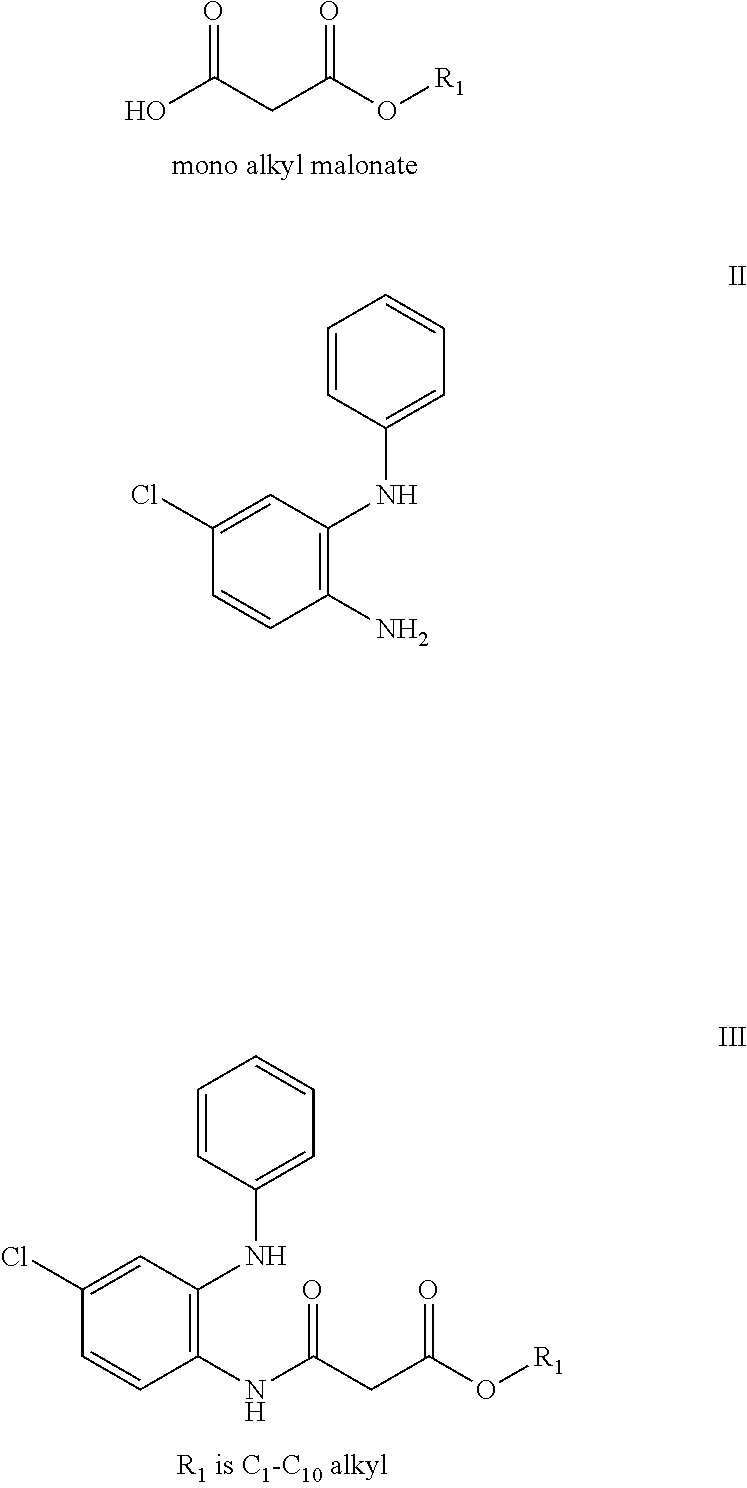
OC(CC(O[R1])=O)=O.C1(Cl)=CC(NC2=CC=CC=C2)=C(NC(=O)CC(O[R1])=O)C=C1.C1=CC(NC2=C(N)C=CC(Cl)=C2)=CC=C1
